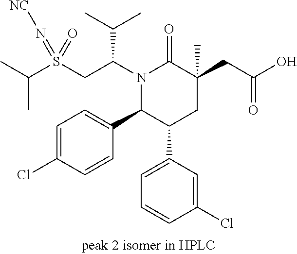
C(C)(C)S(CC(N1C(=O)C(CC(O)=O)(C)CC(C2=CC=CC(Cl)=C2)C1C1=CC=C(Cl)C=C1)C(C)C)(=N[NC])=O
